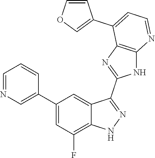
C1=NC=C(C2=CC(F)=C3C(=C2)C(C2=NC4=C(N2)N=CC=C4C2=COC=C2)=NN3)C=C1
